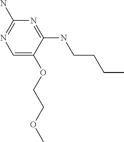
C(OC1=CN=C(N)N=C1NCCCC)COC
